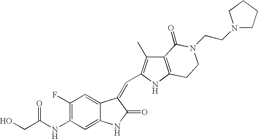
C1(F)=C(NC(CO)=O)C=C2C(=C1)C(=CC1=C(C)C3=C(N1)CCN(CCN1CCCC1)C3=O)C(=O)N2
